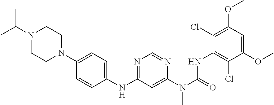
C1=CC(NC2=NC=NC(N(C(=O)NC3=C(Cl)C(OC)=CC(OC)=C3Cl)C)=C2)=CC=C1N1CCN(C(C)C)CC1
